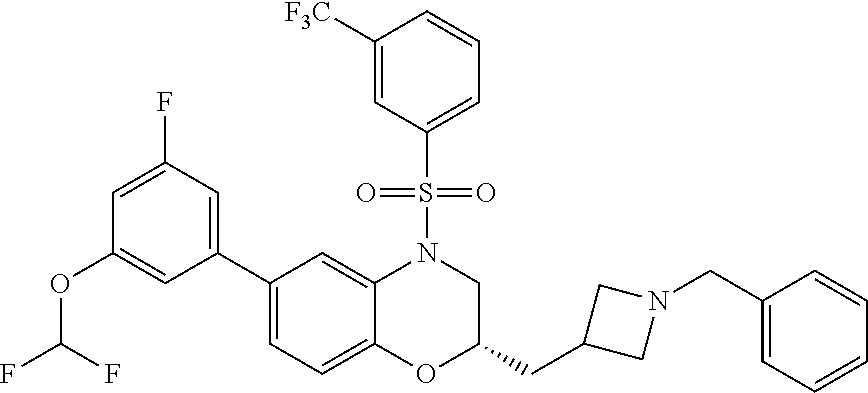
C1([F3C])=CC(S(=O)(=O)N2C3=CC(C4=CC(F)=CC(OC(F)F)=C4)=CC=C3OC(CC3CN(CC4=CC=CC=C4)C3)C2)=CC=C1
